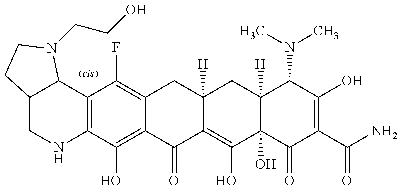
C12=C(C(O)=C3C(=C1F)CC1([H])C(=C(O)C4(O)C([H])(C1)C(N(C)C)C(O)=C(C(N)=O)C4=O)C3=O)NCC1C2N(CCO)CC1
